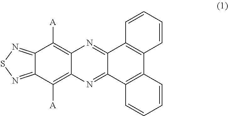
[A]C1=C2C(=C([A])C3=NSN=C13)N=C1C(=N2)C2=C(C3=C1C=CC=C3)C=CC=C2
